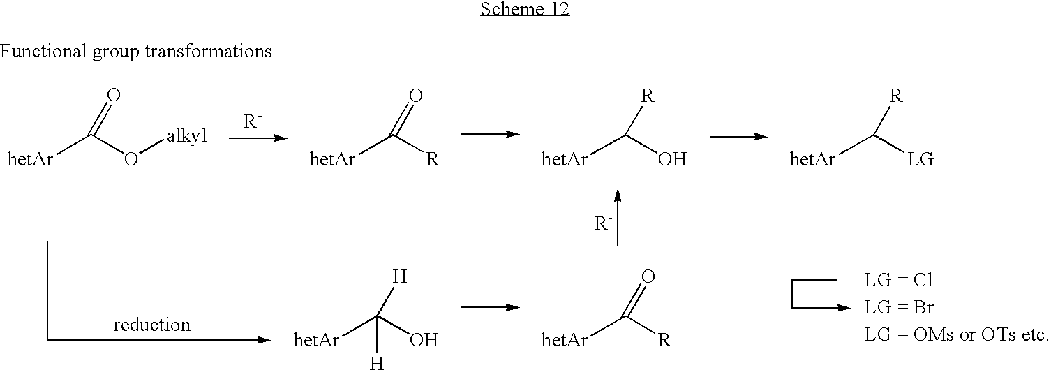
[hetAr]C(O[alkyl])=O.[hetAr]C([R])=O.[hetAr]C(O)[R].[hetAr]C([LG])[R].[hetAr]C(O)([H])[H].[hetAr]C([R])=O
